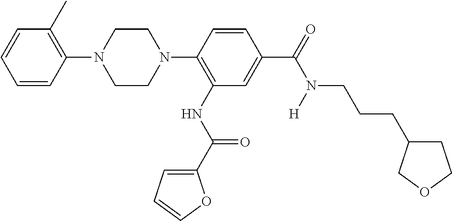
C1CN(C2=C(NC(C3=CC=CO3)=O)C=C(C(=O)N(CCCC3CCOC3)[H])C=C2)CCN1C1=C(C)C=CC=C1
